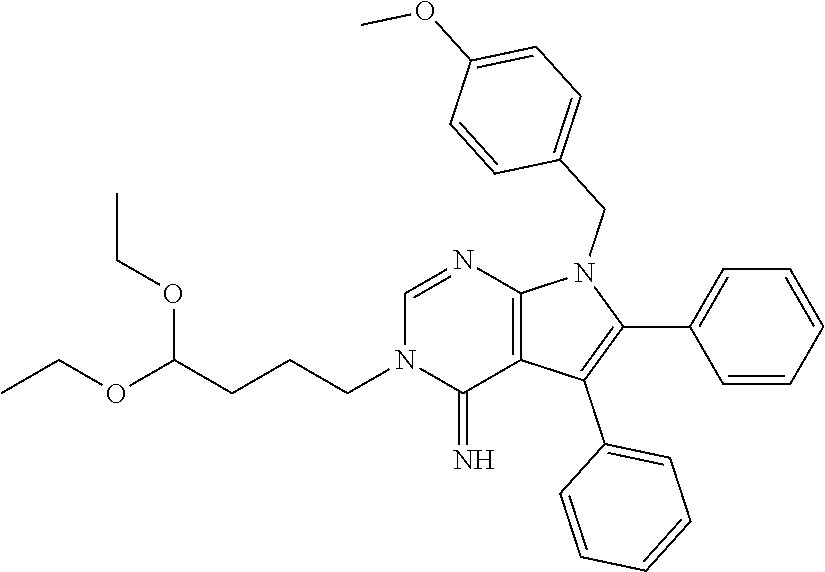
C(CCC(OCC)OCC)N1C(=N)C2=C(N=C1)N(CC1=CC=C(OC)C=C1)C(C1=CC=CC=C1)=C2C1=CC=CC=C1
